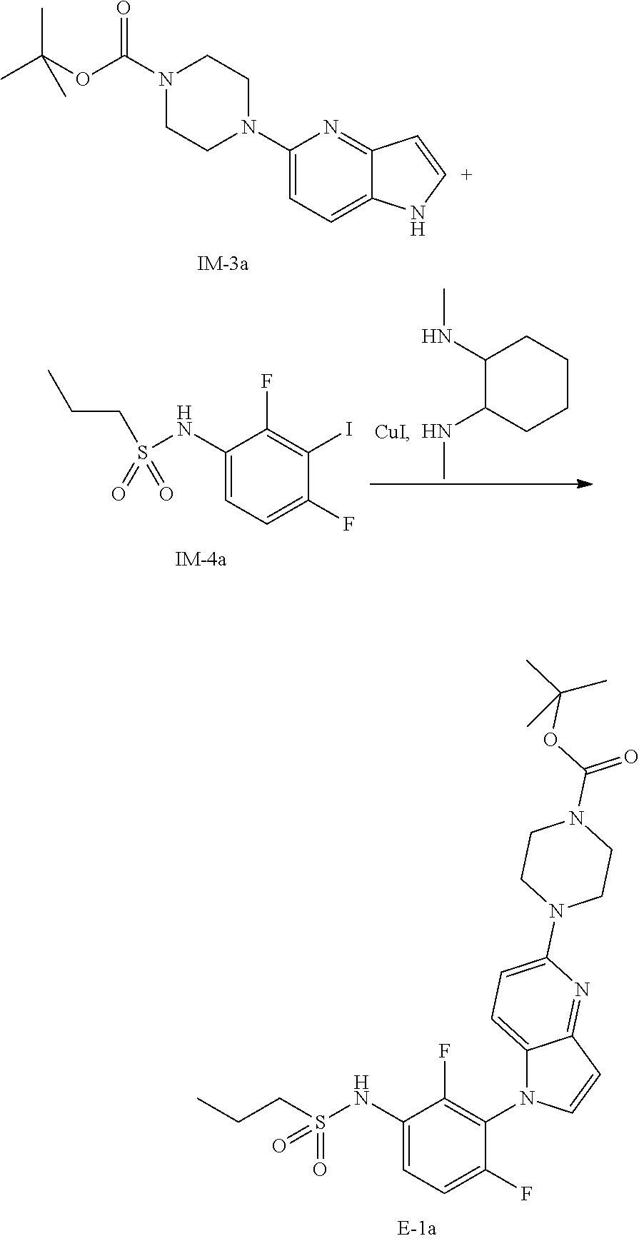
CC(OC(N1CCN(C2=CC=C3C(=N2)C=[C+]N3)CC1)=O)(C)C.C1(NS(=O)(=O)CCC)=CC=C(F)C(N2C3=CC=C(N4CCN(C(=O)OC(C)(C)C)CC4)N=C3C=C2)=C1F.C1(NS(CCC)(=O)=O)=CC=C(F)C(I)=C1F.C1(NC)C(NC)CCCC1
